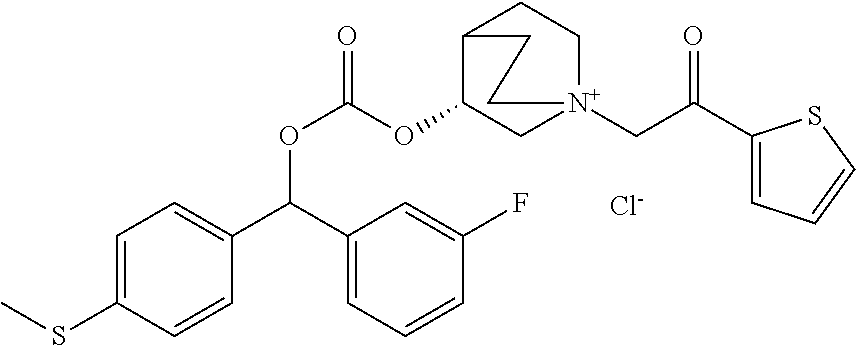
CSC1=CC=C(C(C2=CC=CC(F)=C2)OC(=O)OC2C[N+]3(CC(=O)C4=CC=CS4)CCC2CC3)C=C1.[Cl-]
